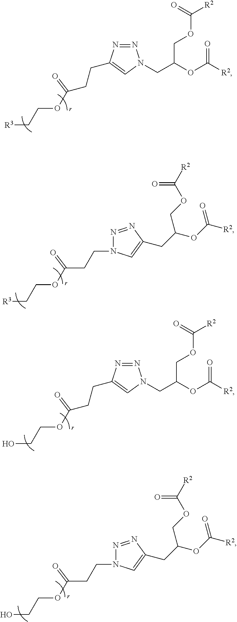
C(OC(=O)[R2])(COC([R2])=O)CN1N=NC(CCC(OCC[R3])=O)=C1.N1(CCC(OCC[R3])=O)N=NC(CC(OC(=O)[R2])COC(=O)[R2])=C1.N1(CCC(OCCO)=O)N=NC(CC(OC(=O)[R2])COC(=O)[R2])=C1.C(OC(=O)[R2])(COC([R2])=O)CN1N=NC(CCC(OCCO)=O)=C1
